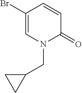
C1(Br)=CN(CC2CC2)C(=O)C=C1
